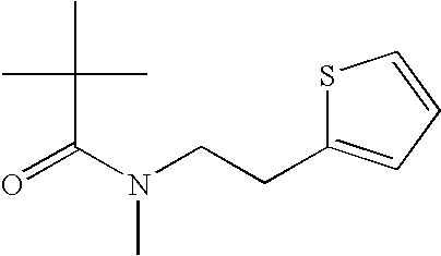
O=C(N(CCC1=CC=CS1)C)C(C)(C)C
